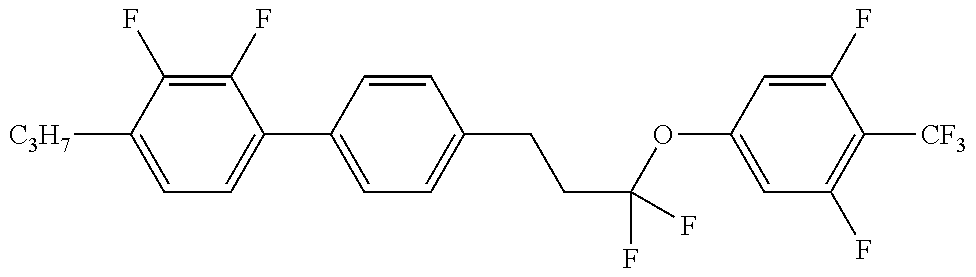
C1=C([C3H7])C(F)=C(F)C(C2=CC=C(CCC(OC3=CC(F)=C([CF3])C(F)=C3)(F)F)C=C2)=C1
